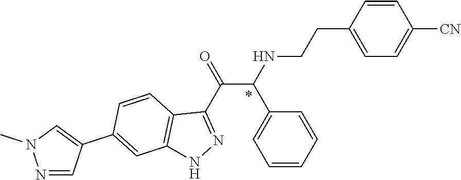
C1=CC(CCNC(C(C2=NNC3=C2C=CC(C2=CN(C)N=C2)=C3)=O)C2=CC=CC=C2)=CC=C1[CN]
